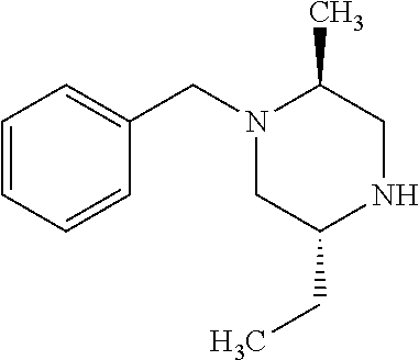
C1(C)CNC(CC)CN1CC1=CC=CC=C1
